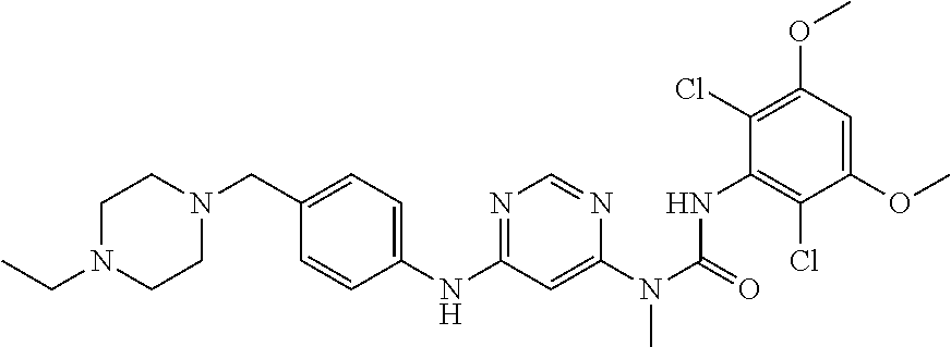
C1(OC)=CC(OC)=C(Cl)C(NC(N(C)C2=CC(NC3=CC=C(CN4CCN(CC)CC4)C=C3)=NC=N2)=O)=C1Cl
